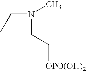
CCN(C)CC[OPO(OH)2]
